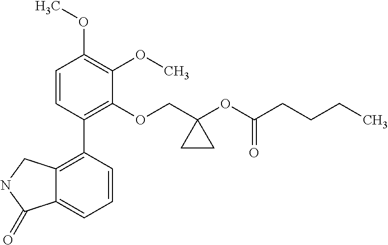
C1=CC(C2=C3C(=CC=C2)C(=O)NC3)=C(OCC2(OC(CCCC)=O)CC2)C(OC)=C1OC
